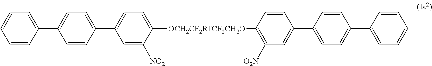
C1=C([NO2])C([OCH2CF2RfCF2CH2O]C2=C([O2N])C=C(C3=CC=C(C4=CC=CC=C4)C=C3)C=C2)=CC=C1C1=CC=C(C2=CC=CC=C2)C=C1
